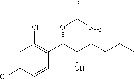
C1=C(Cl)C=CC(C(C(O)CCCC)OC(N)=O)=C1Cl
